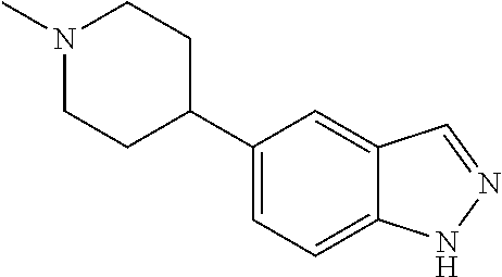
C1(C2CCN(C)CC2)=CC=C2C(=C1)C=N[N H]2
